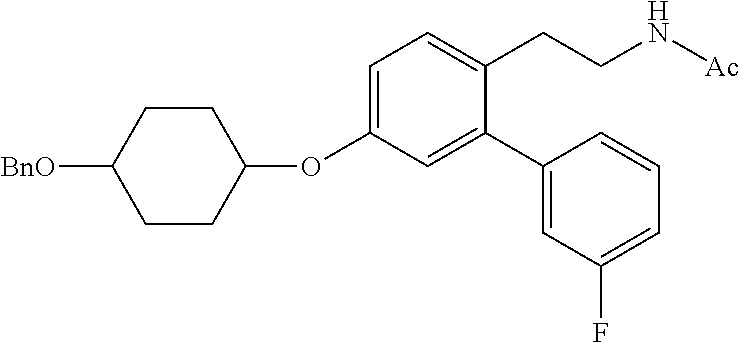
C1=C(OC2CCC([BnO])CC2)C=C(C2=CC(F)=CC=C2)C(CCN[Ac])=C1
